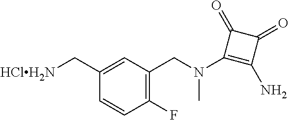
C([HClH2N])C1=CC(CN(C2=C(N)C(=O)C2=O)C)=C(F)C=C1
